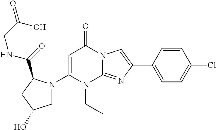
C1(N2CC(O)CC2C(=O)NCC(O)=O)=CC(=O)N2C(=NC(C3=CC=C(Cl)C=C3)=C2)N1CC
